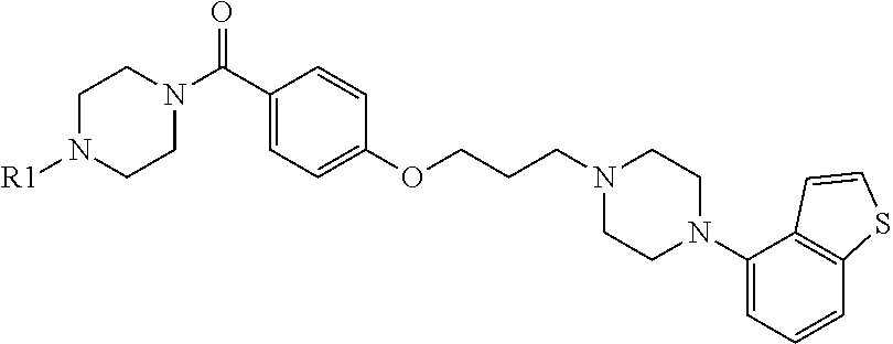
C1(C(N2CCN([R1])CC2)=O)=CC=C(OCCCN2CCN(C3=CC=CC4=C3C=CS4)CC2)C=C1
